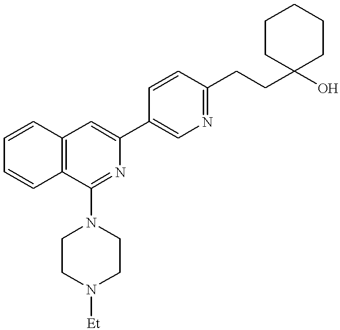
C1=CC2=C(C=C1)C(N1CCN([Et])CC1)=NC(C1=CN=C(CCC3(O)CCCCC3)C=C1)=C2
